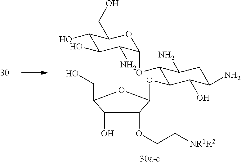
O(C1C(OCC[NR1R2])C(O)C(CO)O1)C1C(OC2OC(CO)C(O)C(O)C2N)C(N)CC(N)C1O
